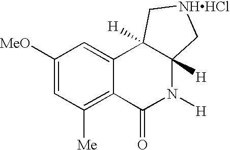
C1([MeO])=CC([Me])=C2C(=C1)C1([H])C([H])(N([H])C2=O)C[NHHCl]C1
